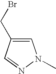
C1=C(CBr)C=NN1C
